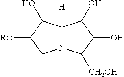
C12([H])N(C([CH2OH])C(O)C1O)CC([RO])C2O
